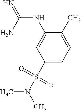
N(C(=N)N)C1=CC(S(N(C)C)(=O)=O)=CC=C1C
